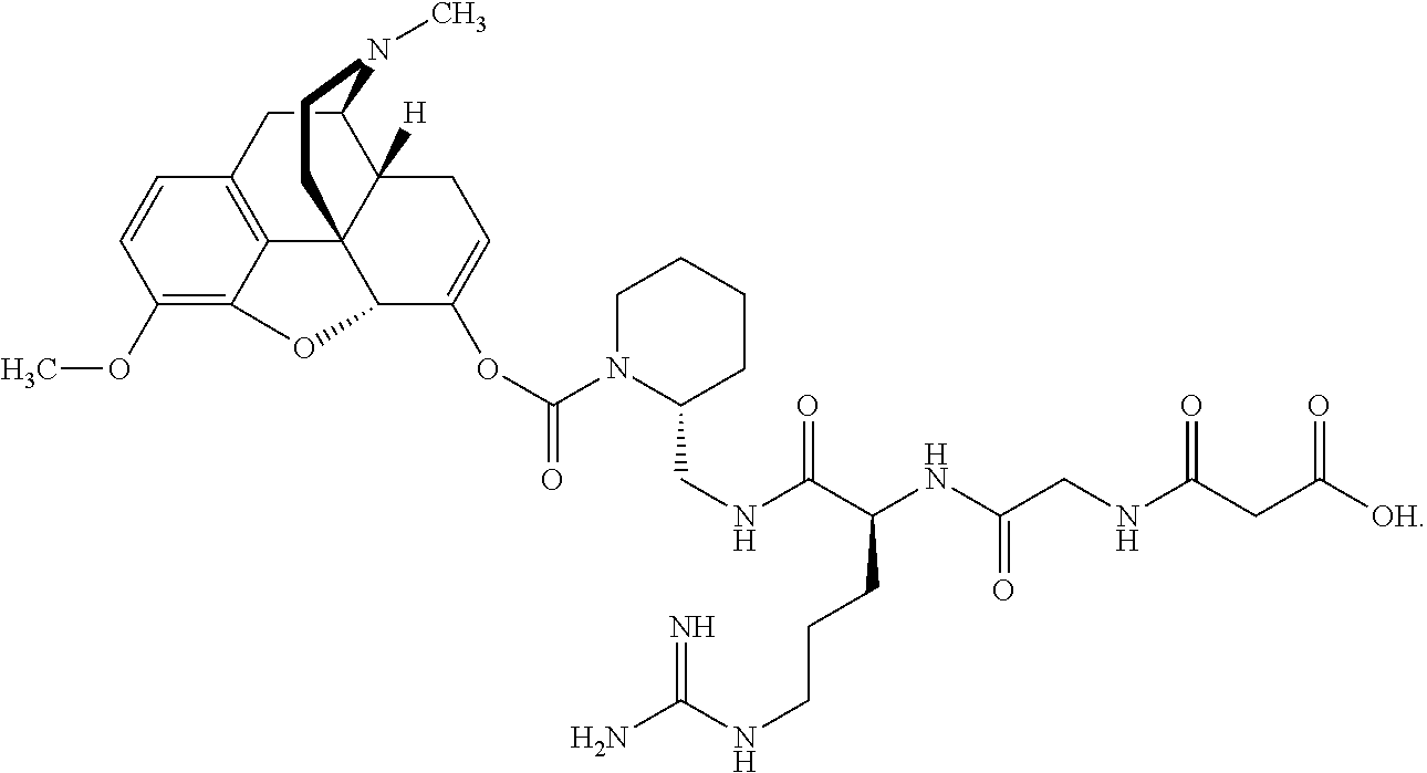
C1(OC)=C2C3=C(C=C1)CC1C4([H])C3(C(C(OC(=O)N3C(CNC(C(NC(=O)CNC(=O)CC([OH])=O)CCCNC(N)=N)=O)CCCC3)=CC4)O2)CCN1C
